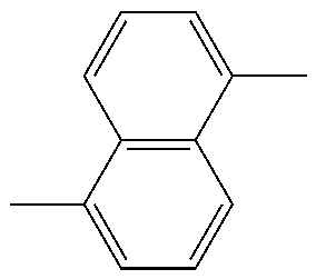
C12=C(C(C)=CC=C1)C=CC=C2C
